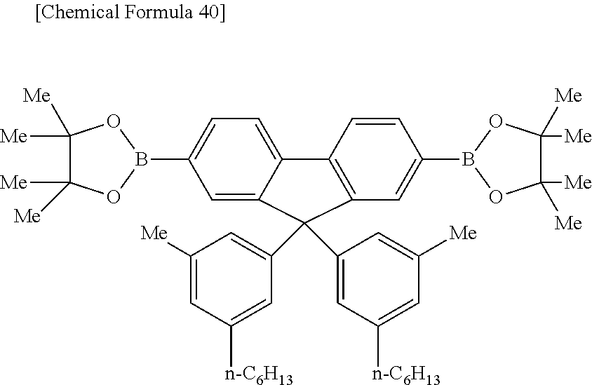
C1=C2C(=CC=C1B1OC([Me])([Me])C([Me])([Me])O1)C1=C(C=C(B3OC([Me])([Me])C([Me])([Me])O3)C=C1)C2(C1=CC([Me])=CC([n-C6H13])=C1)C1=CC([n-C6H13])=CC([Me])=C1
